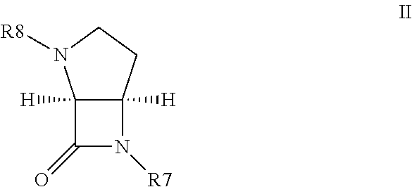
C12([H])C(=O)N([R7])C1([H])CCN2[R8]
